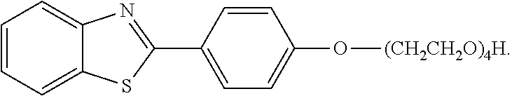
C1(C2=NC3=CC=CC=C3S2)=CC=C(O[(CH2CH2O)4H])C=C1
